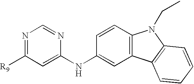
N1=C([R9])C=C(NC2=CC3=C(C=C2)N(CC)C2=C3C=CC=C2)N=C1
